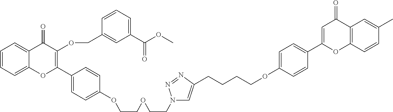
C1=CC=C2C(=C1)C(=O)C(OCC1=CC(C(OC)=O)=CC=C1)=C(C1=CC=C(OCCOCCN3C=C(CCCCOC4=CC=C(C5=CC(=O)C6=C(O5)C=CC(C)=C6)C=C4)N=N3)C=C1)O2
